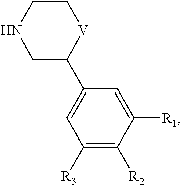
C1([R3])=C([R2])C([R1])=CC(C2[V]CCNC2)=C1
